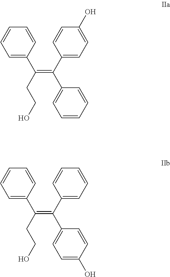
C1=CC=C(C(=C(C2=CC=C(O)C=C2)C2=CC=CC=C2)CCO)C=C1.C1=CC=C(C(=C(C2=CC=CC=C2)C2=CC=C(O)C=C2)CCO)C=C1
